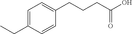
C1(CCCC(O)=O)=CC=C(CC)C=C1
